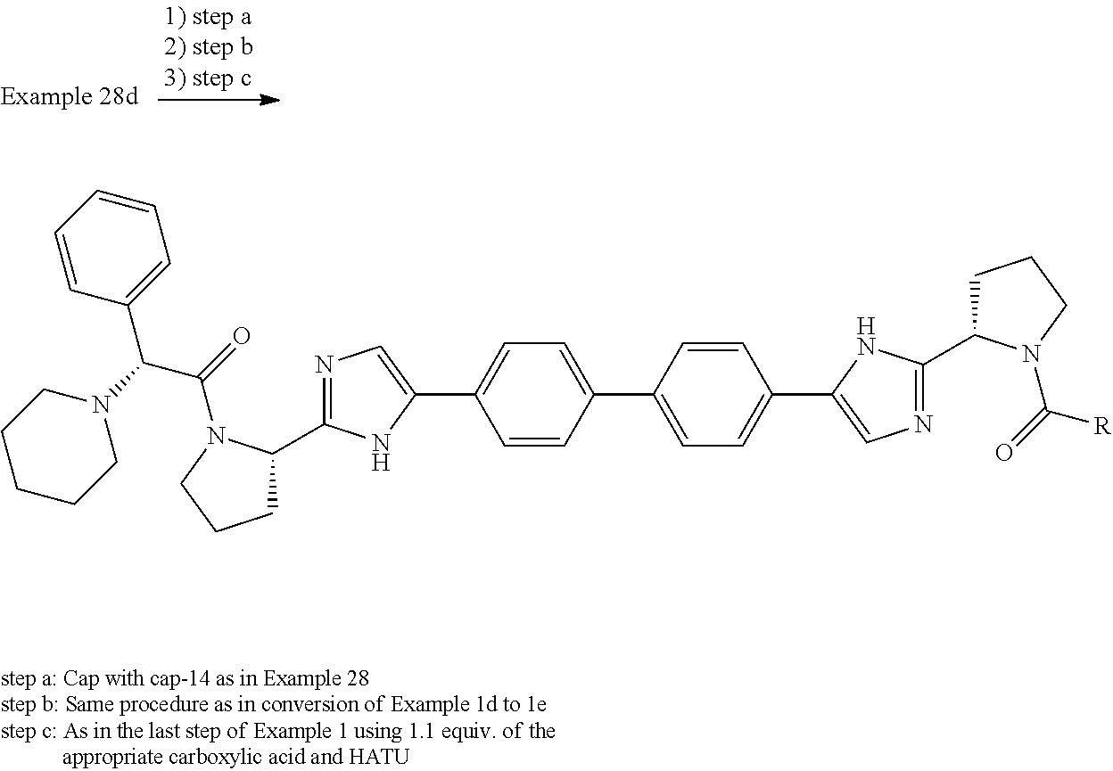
C1C(C2=NC=C(C3=CC=C(C4=CC=C(C5=CN=C(C6CCCN6C([R])=O)N5)C=C4)C=C3)N2)N(C(C(C2=CC=CC=C2)N2CCCCC2)=O)CC1
